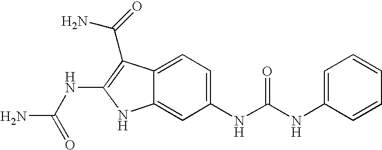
C12=CC=C(NC(NC3=CC=CC=C3)=O)C=C1NC(NC(N)=O)=C2C(N)=O
